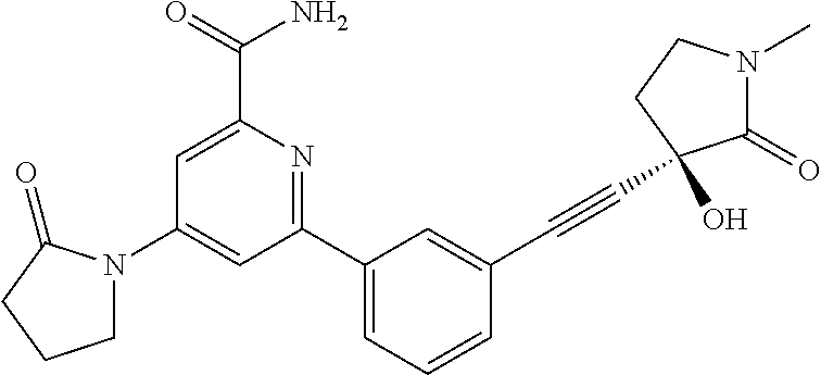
C1(N2CCCC2=O)=CC(C2=CC=CC(C#CC3(O)C(=O)N(C)CC3)=C2)=NC(C(N)=O)=C1
